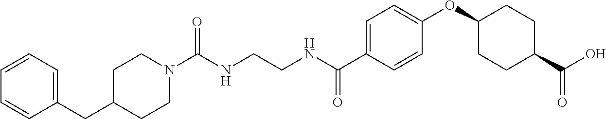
N1(C(NCCNC(C2=CC=C(OC3CCC(C(O)=O)CC3)C=C2)=O)=O)CCC(CC2=CC=CC=C2)CC1
